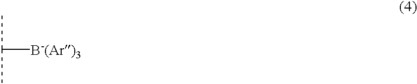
C([B-(Ar)3])(C)C
